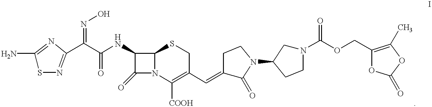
C1(N)=NC(C(C(NC2C(=O)N3C2SCC(C=C2C(=O)N(C4CN(C(OCC5=C(C)OC(=O)O5)=O)CC4)CC2)=C3[COOH])=O)=NO)=NS1
